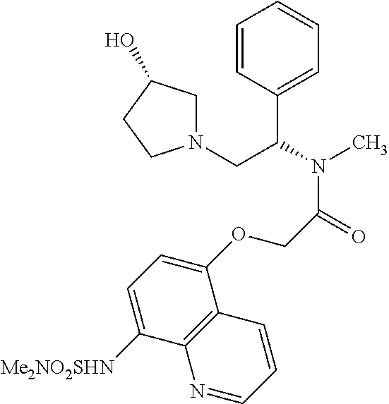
C1=CC(C(N(C)C(=O)COC2=CC=C([Me2NO2SHN])C3=C2C=CC=N3)CN2CC(O)CC2)=CC=C1
